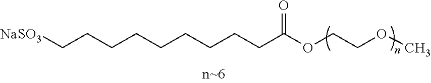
[NaSO3]CCCCCCCCCC(OCCOC)=O
